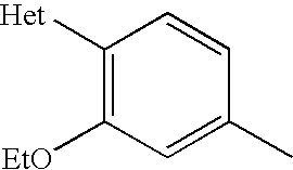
C1([Het])=C([EtO])C=C(C)C=C1
